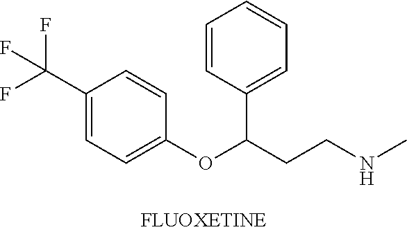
O(C(CCNC)C1=CC=CC=C1)C1=CC=C(C(F)(F)F)C=C1
